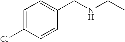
N(CC1=CC=C(Cl)C=C1)CC
